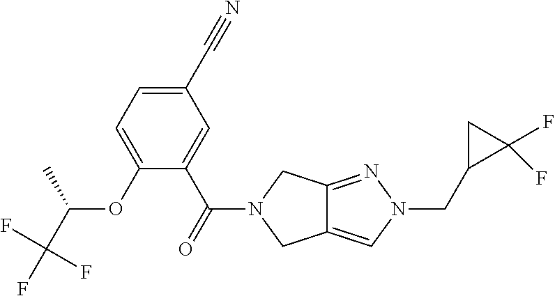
C12=CN(CC3C(F)(F)C3)N=C1CN(C(C1=CC(C#N)=CC=C1OC(C(F)(F)F)C)=O)C2
